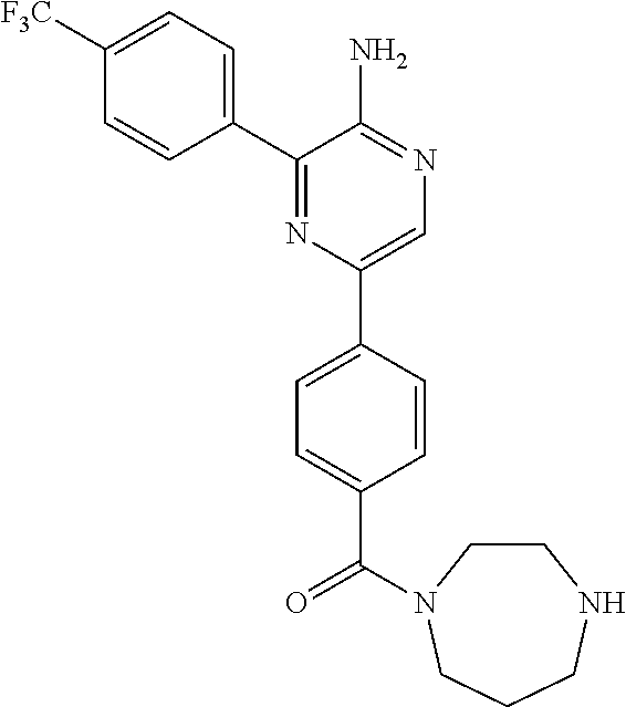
C1([F3C])=CC=C(C2=NC(C3=CC=C(C(=O)N4CCNCCC4)C=C3)=CN=C2N)C=C1
